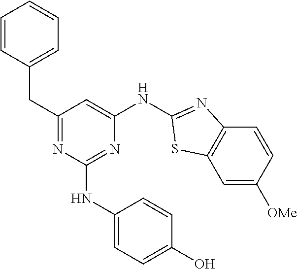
C1=C([OMe])C=CC2=C1SC(NC1=CC(CC3=CC=CC=C3)=NC(NC3=CC=C(O)C=C3)=N1)=N2
